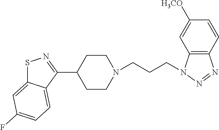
S1C2=CC(F)=CC=C2C(C2CCN(CCCN3C4=C(N=N3)C=CC([H3CO])=C4)CC2)=N1
